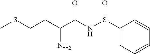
S(NC(C(CCSC)N)=O)(=O)C1=CC=CC=C1
